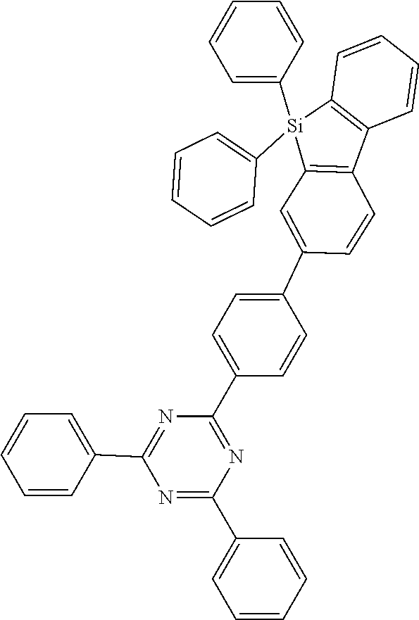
C1=CC(C2=NC(C3=CC=C(C4=CC5=C(C=C4)C4=C([Si]5(C5=CC=CC=C5)C5=CC=CC=C5)C=CC=C4)C=C3)=NC(C3=CC=CC=C3)=N2)=CC=C1
